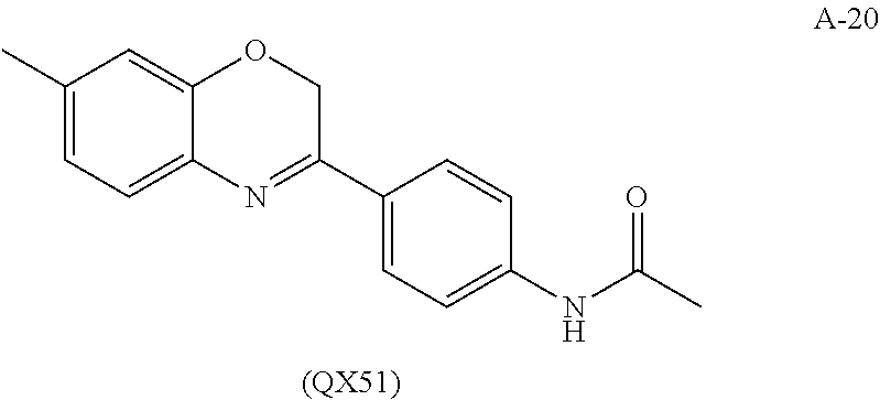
C1(C)=CC=C2C(=C1)OCC(C1=CC=C(NC(=O)C)C=C1)=N2.[(QX51)]
